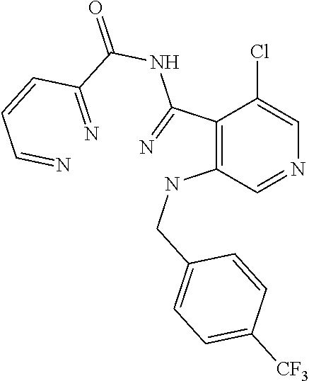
C1(C(=N)NC(=O)C(C=CC=N)=N)=C(NCC2=CC=C([CF3])C=C2)C=NC=C1Cl
